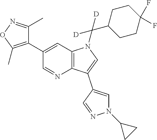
C12=C(C=C(C3=C(C)ON=C3C)C=N1)N(C(C1CCC(F)(F)CC1)([D])[D])C=C2C1=CN(C2CC2)N=C1
